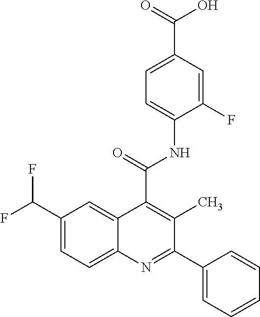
C1=C(C(=O)O)C=C(F)C(NC(=O)C2=C(C)C(C3=CC=CC=C3)=NC3=CC=C(C(F)F)C=C23)=C1
